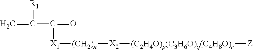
C=C(C(=O)[X1][(CH2)n][X2][(C2H4O)p(C3H6O)q(C4H8O)r][Z])[R1]
